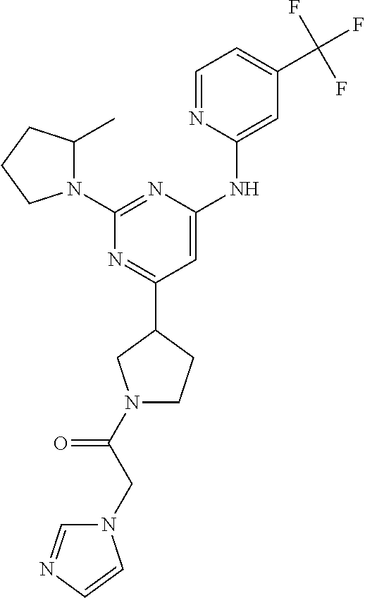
N1=C(C2CN(C(CN3C=NC=C3)=O)CC2)C=C(NC2=CC(C(F)(F)F)=CC=N2)N=C1N1C(C)CCC1
